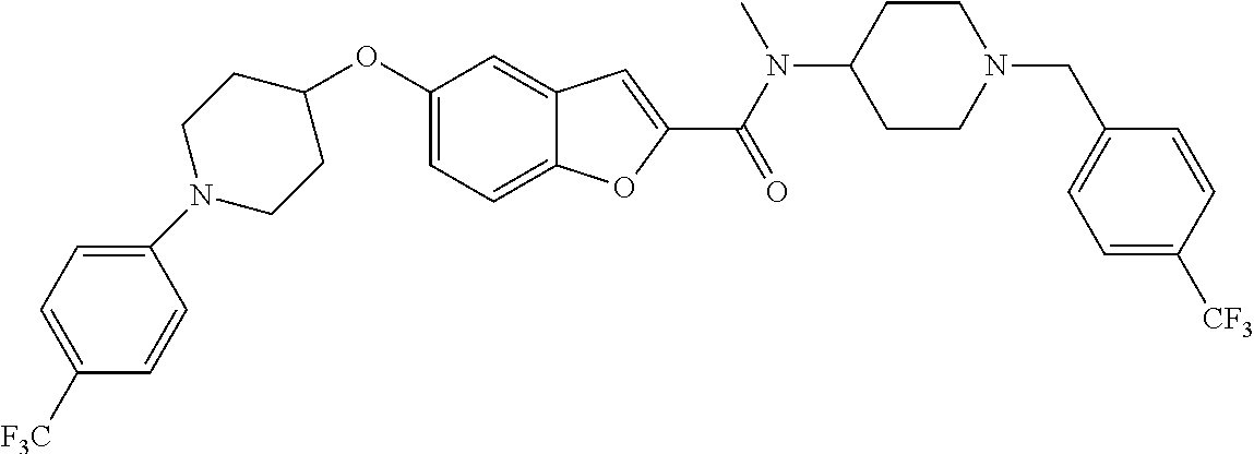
C1=C2C(=CC(OC3CCN(C4=CC=C([F3C])C=C4)CC3)=C1)C=C(C(=O)N(C1CCN(CC3=CC=C([CF3])C=C3)CC1)C)O2
